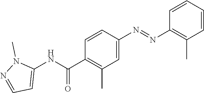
C1=CC(N=NC2=C(C)C=CC=C2)=CC(C)=C1C(NC1=CC=NN1C)=O
